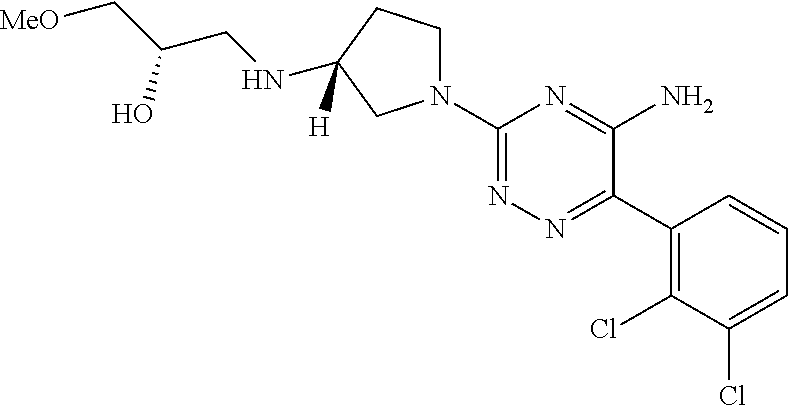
N1(C2=NN=C(C3=C(Cl)C(Cl)=CC=C3)C(N)=N2)CCC(NCC(C[MeO])O)([H])C1
